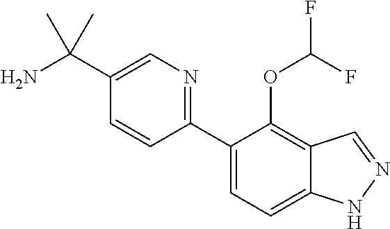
C1(C(N)(C)C)=CN=C(C2=CC=C3C(=C2OC(F)F)C=NN3)C=C1
